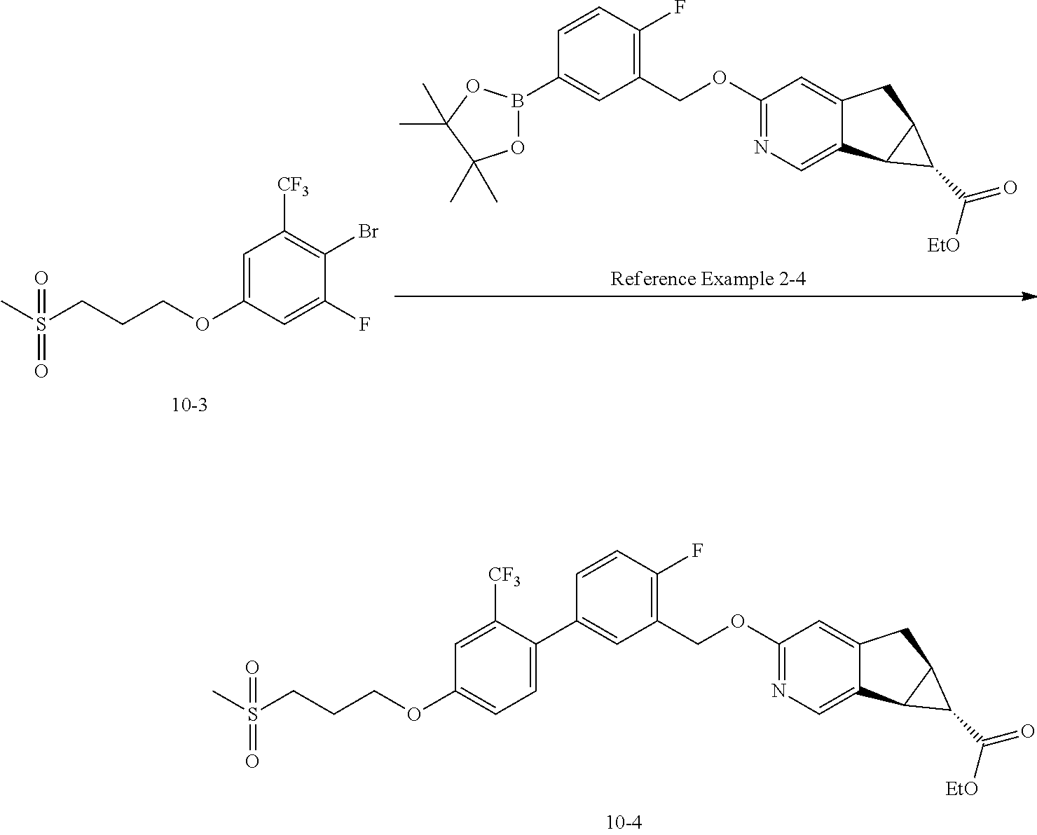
C1=C(OCCCS(C)(=O)=O)C=C(F)C(Br)=C1[CF3].O1B(C2=CC(COC3=NC=C4C(=C3)CC3C4C3C([EtO])=O)=C(F)C=C2)OC(C)(C)C1(C)C.C1(COC2=NC=C3C(=C2)CC2C3C2C([EtO])=O)=C(F)C=CC(C2=CC=C(OCCCS(C)(=O)=O)C=C2[CF3])=C1
